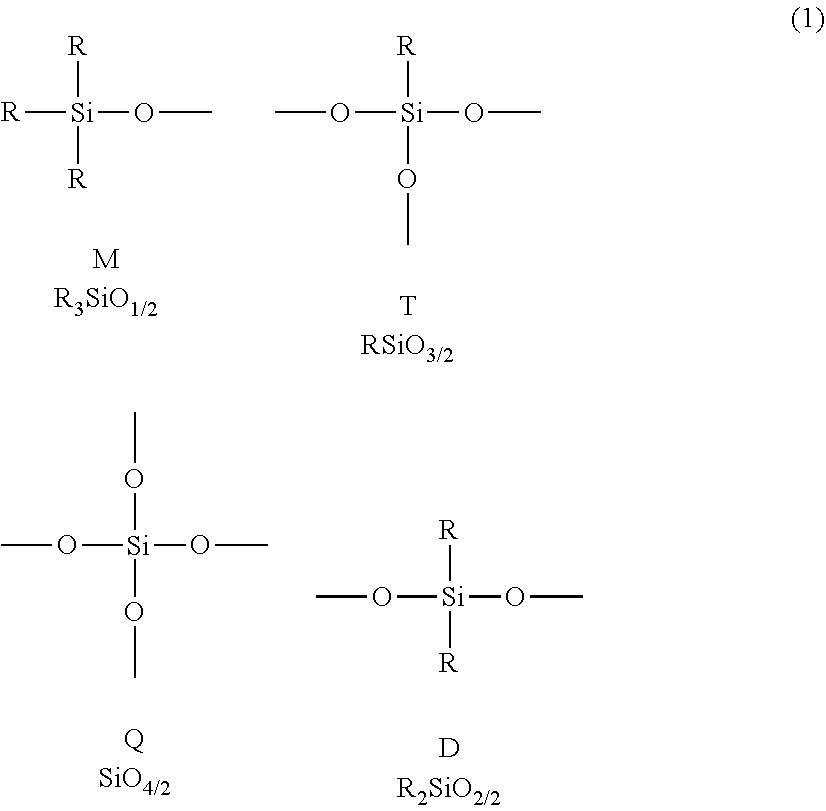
[Si](OC)([R])([R])[R].[Si](OC)(OC)([R])OC.[Si](OC)(OC)(OC)OC.[Si](OC)(OC)([R])[R]
